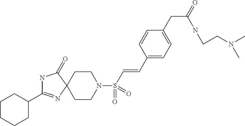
C1CCCC(C2=NC3(C(=O)N2)CCN(S(C=CC2=CC=C(CC(=O)NCCN(C)C)C=C2)(=O)=O)CC3)C1
